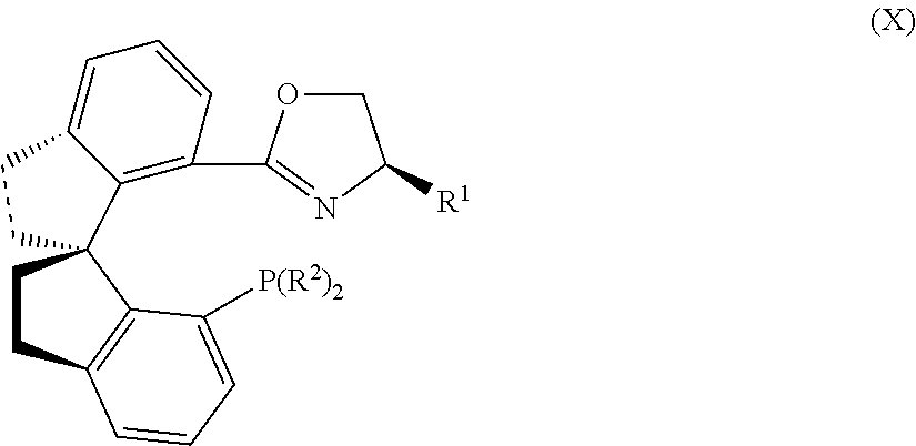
C1OC(C2=C3C(=CC=C2)CCC32CCC3=C2C([P(R2)2])=CC=C3)=NC1[R1]
